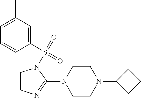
C1=C(C)C=C(S(=O)(=O)N2CCN=C2N2CCN(C3CCC3)CC2)C=C1
